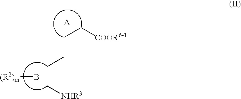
B[(R2)m].[COOR6-1]CCCCC[NHR3]
